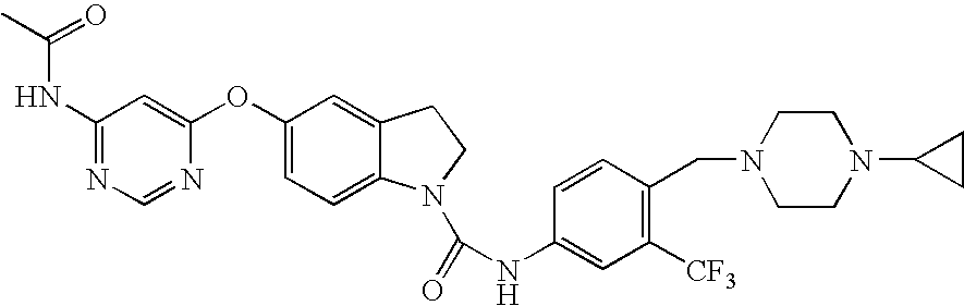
C1(NC(=O)C)=NC=NC(OC2=CC=C3C(=C2)CCN3C(=O)NC2=CC([CF3])=C(CN3CCN(C4CC4)CC3)C=C2)=C1
